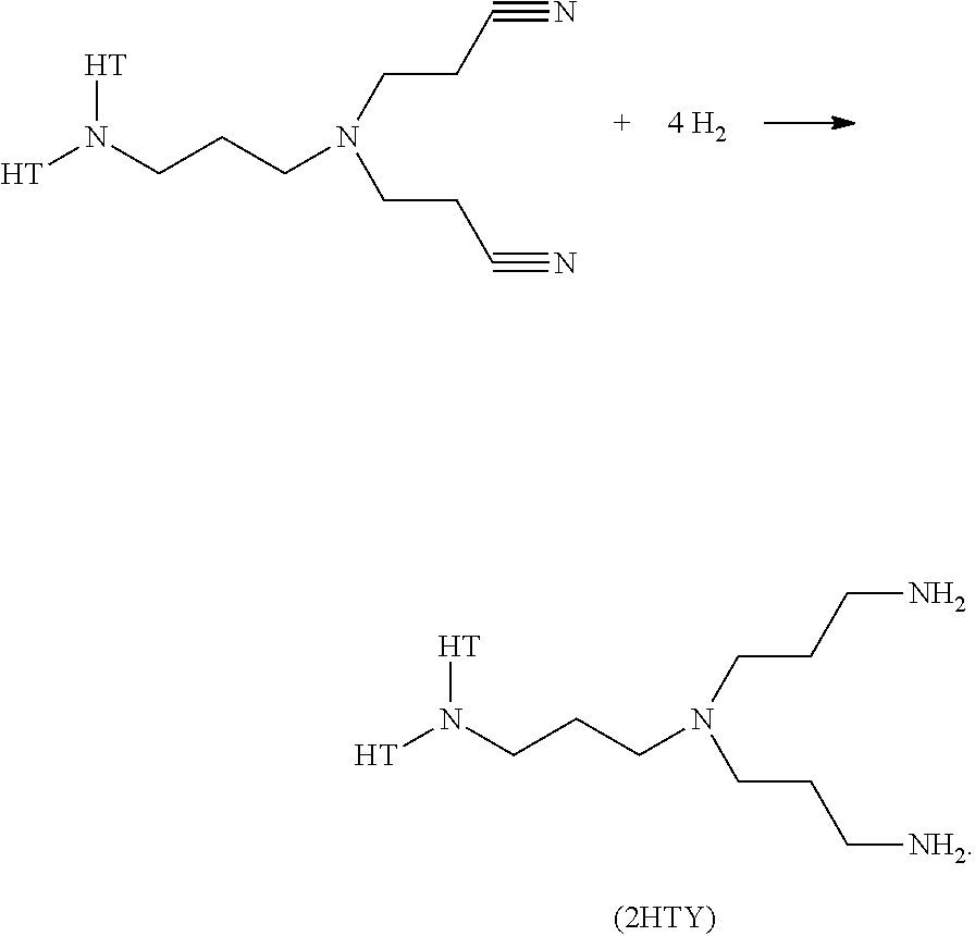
[H]N(CCCN(CCC#N)CCC#N)[H].[H]N(CCCN(CCCN)CCC[NH2])[H]
